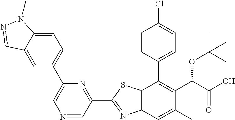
C1(C2=NC3=C(S2)C(C2=CC=C(Cl)C=C2)=C(C(C(O)=O)OC(C)(C)C)C(C)=C3)=NC(C2=CC=C3C(=C2)C=NN3C)=CN=C1
